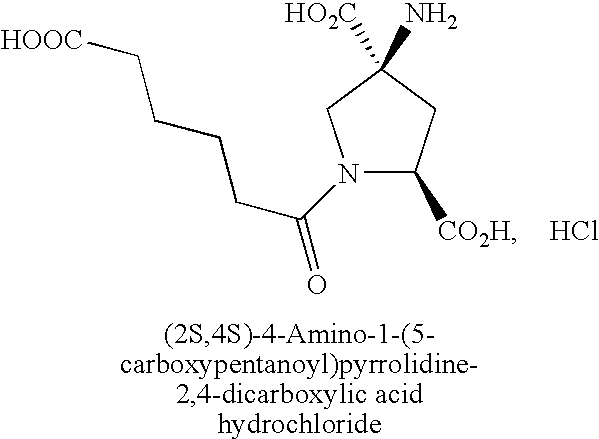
N1(C(CCCC[HOOC])=O)C([CO2H])CC([HO2C])(N)C1.Cl
